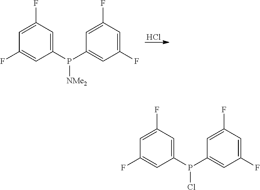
C1=C(P([NMe2])C2=CC(F)=CC(F)=C2)C=C(F)C=C1F.Cl.C1=C(P(Cl)C2=CC(F)=CC(F)=C2)C=C(F)C=C1F
